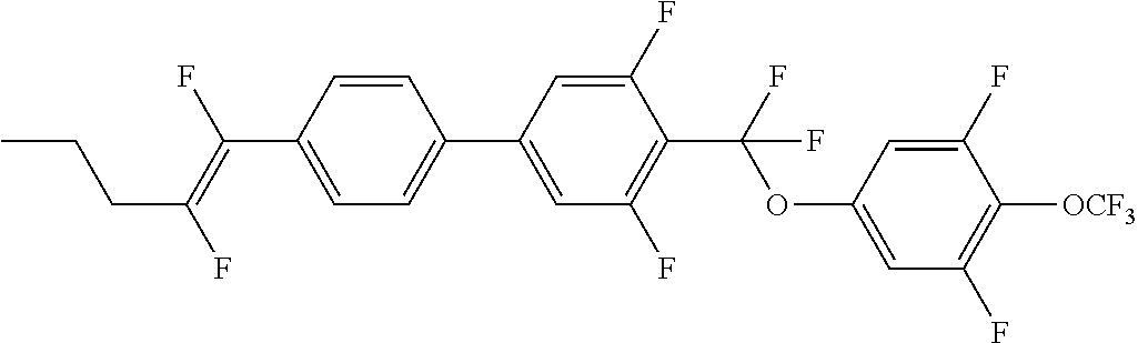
C(C1=CC=C(C2=CC(F)=C(C(OC3=CC(F)=C([OCF3])C(F)=C3)(F)F)C(F)=C2)C=C1)(=C(F)CCC)F
